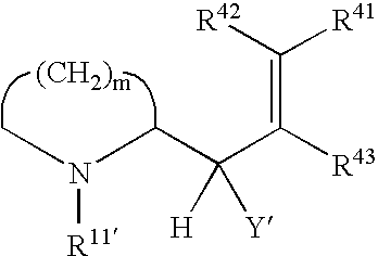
[R42]C([R41])=C([R43])C(CN(C)[R11])([H])[Y].[(CH2)m]
